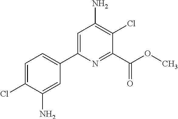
C1=C(Cl)C(N)=CC(C2=CC(N)=C(Cl)C(C(OC)=O)=N2)=C1
